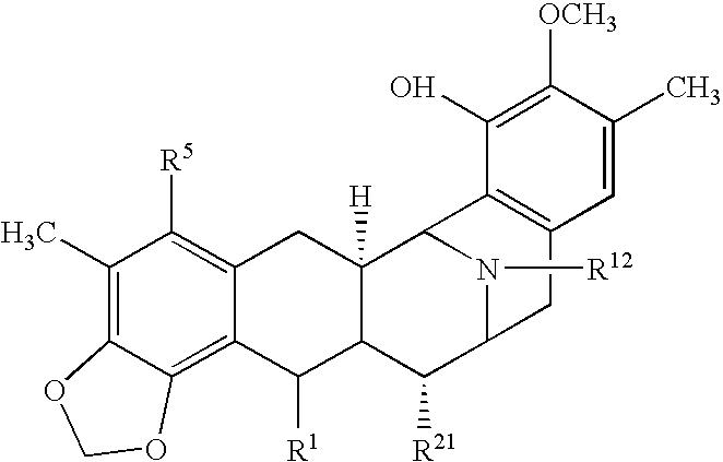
C1(C)=C2C(=C3C(=C1[R5])CC1([H])C(C3[R1])C([R21])C3N([R12])C1C1=C(C3)C=C(C)C([OCH3])=C1O)OCO2
